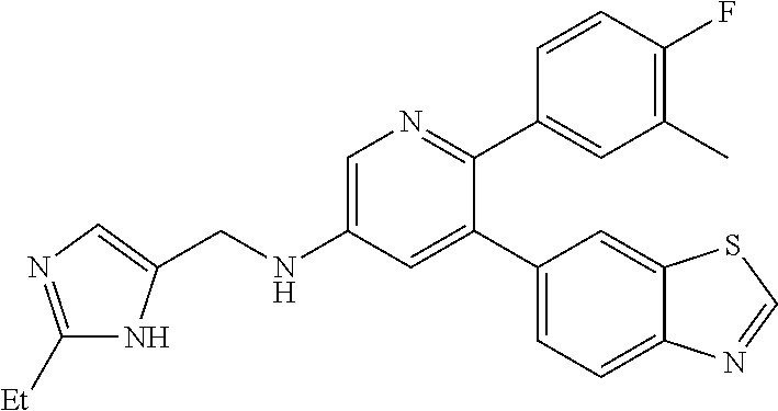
C(NC1=CN=C(C2=CC(C)=C(F)C=C2)C(C2=CC=C3C(=C2)SC=N3)=C1)C1=CN=C([Et])N1
